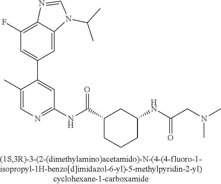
C1(F)=C2C(=CC(C3=CC(NC(C4CCCC(NC(=O)CN(C)C)C4)=O)=NC=C3C)=C1)N(C(C)C)C=N2
